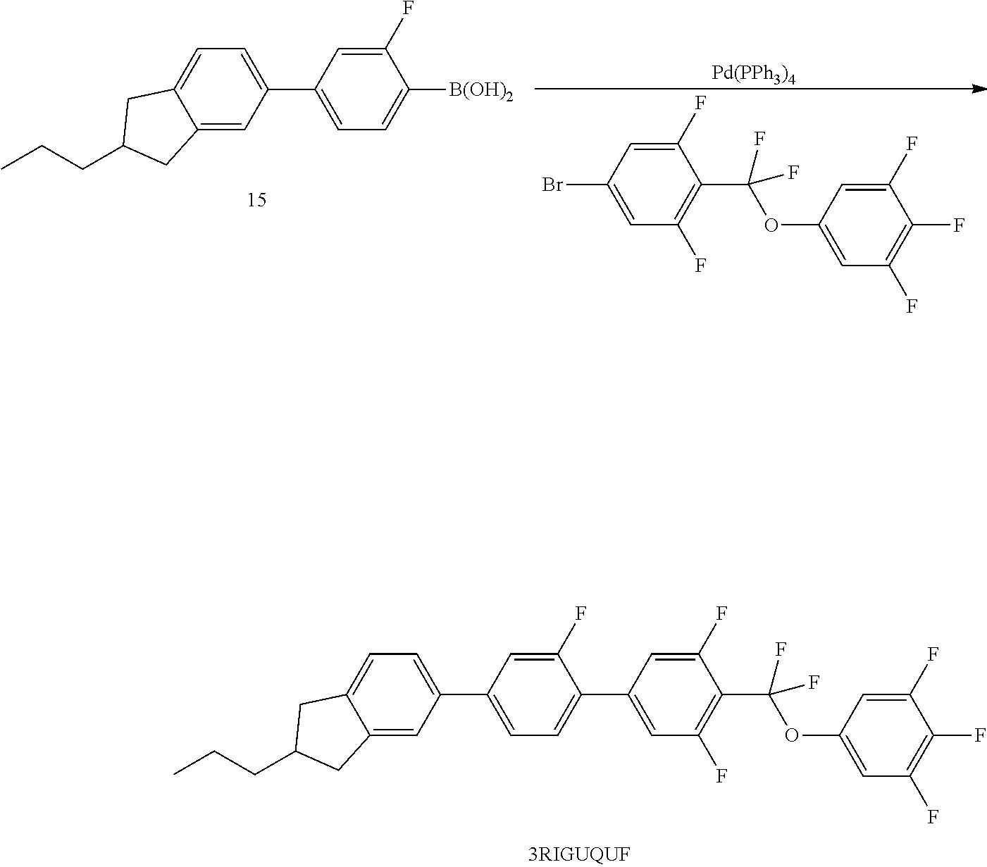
C1(F)=CC(C2=CC=C3C(=C2)CC(CCC)C3)=CC=C1C1=CC(F)=C(C(OC2=CC(F)=C(F)C(F)=C2)(F)F)C(F)=C1.C1(F)=CC(C2=CC=C3C(=C2)CC(CCC)C3)=CC=C1[B(OH)2].C1(F)=CC(Br)=CC(F)=C1C(OC1=CC(F)=C(F)C(F)=C1)(F)F.[Pd(PPh3)4]
